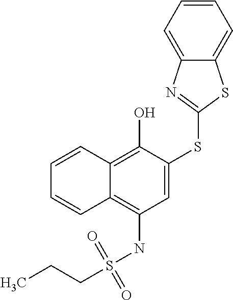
C1=CC2=C(O)C(SC3=NC4=CC=CC=C4S3)=CC(NS(=O)(=O)CCC)=C2C=C1
